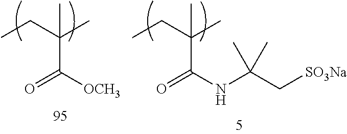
CCC(C)(C([OCH3])=O)C.CCC(C)(C(NC(C[SO3Na])(C)C)=O)C
